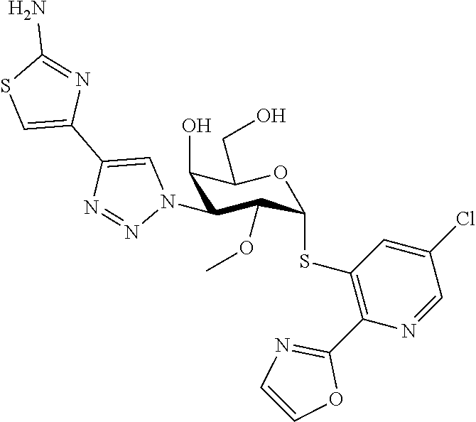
C1(O)C(N2C=C(C3=CSC(N)=N3)N=N2)C(OC)C(SC2=C(C3=NC=CO3)N=CC(Cl)=C2)OC1CO
